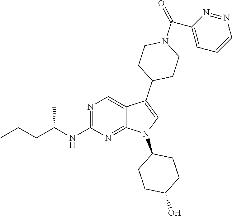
N1=C(NC(CCC)C)N=C2C(=C1)C(C1CCN(C(C3=CC=CN=N3)=O)CC1)=CN2C1CCC(O)CC1
